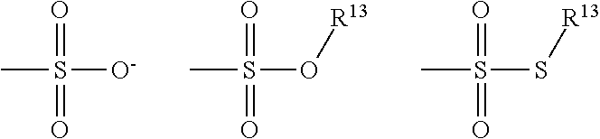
CS([O-])(=O)=O.CS(O[R13])(=O)=O.CS(S[R13])(=O)=O
